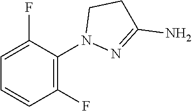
NC1=NN(C2=C(F)C=CC=C2F)CC1
